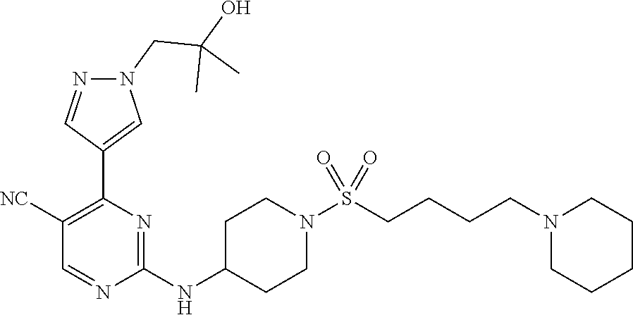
C1(NC2CCN(S(CCCCN3CCCCC3)(=O)=O)CC2)=NC(C2=CN(CC(O)(C)C)N=C2)=C([NC])C=N1
